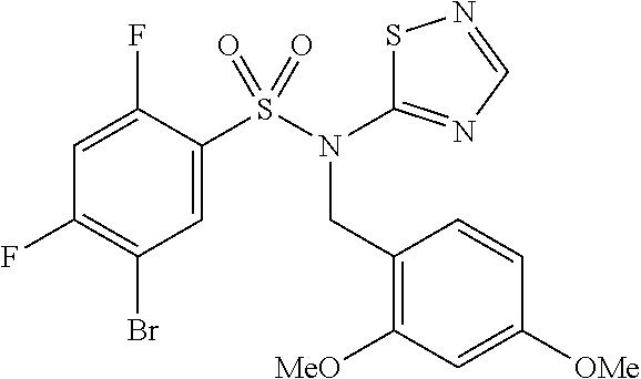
S1C(N(S(C2=CC(Br)=C(F)C=C2F)(=O)=O)CC2=C([MeO])C=C([OMe])C=C2)=NC=N1
